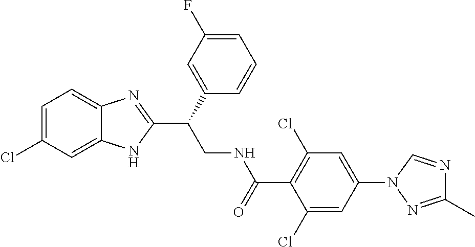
C1(Cl)=CC=C2C(=C1)NC(C(CNC(C1=C(Cl)C=C(N3N=C(C)N=C3)C=C1Cl)=O)C1=CC(F)=CC=C1)=N2
